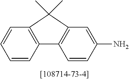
C1=CC2=C(C=C1)C(C)(C)C1=C2C=CC(N)=C1
